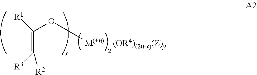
C(=C([R3])[R2])([R1])O[M(+n)].[(OR4)(2n-x)(Z)y]
